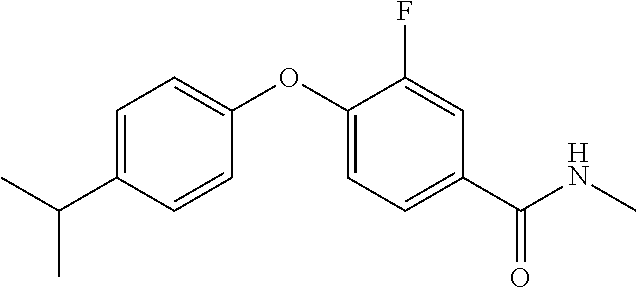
C1=C(C(C)C)C=CC(OC2=CC=C(C(NC)=O)C=C2F)=C1
